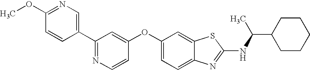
N1=C(C2=CN=C(OC)C=C2)C=C(OC2=CC=C3C(=C2)SC(NC(C2CCCCC2)C)=N3)C=C1
